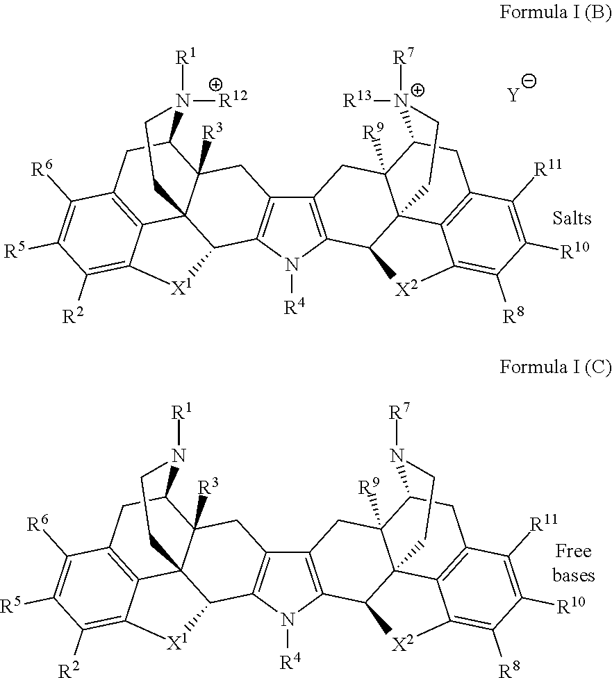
[R4]N1C2=C(C3=C1C1C45C([R3])(C3)C(CC3=C4C(=C([R2])C([R5])=C3[R6])[X1]1)N([R1])([R12])CC5)CC1([R9])C34C2[X2]C2=C([R8])C([R10])=C([R11])C(=C32)CC1[N+]([R13])([R7])CC4.[Y].[R4]N1C2=C(C3=C1C1C45C([R3])(C3)C(CC3=C4C(=C([R2])C([R5])=C3[R6])[X1]1)N([R1])CC5)CC1([R9])C34C2[X2]C2=C([R8])C([R10])=C([R11])C(=C32)CC1N([R7])CC4
